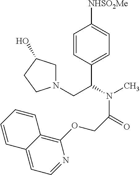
C1=CC(C(N(C)C(=O)COC2=C3C(=CC=N2)C=CC=C3)CN2CC(O)CC2)=CC=C1[NHSO2Me]
